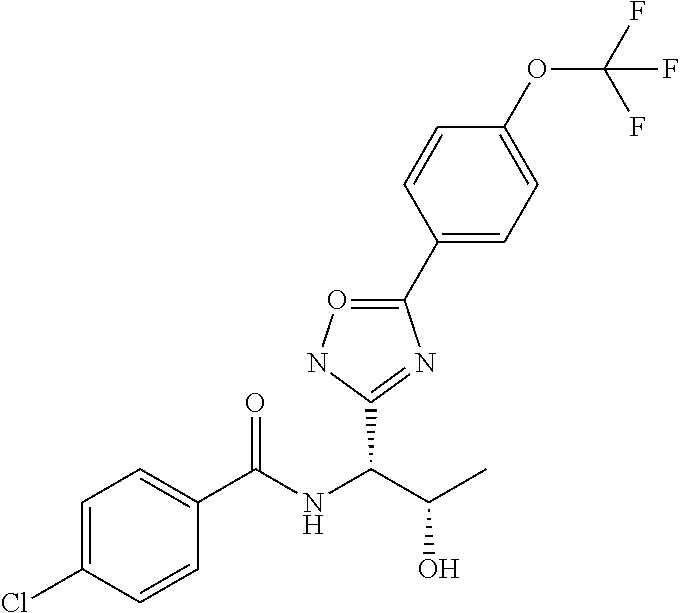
C1(C2=CC=C(OC(F)(F)F)C=C2)=ONC(C(NC(C2=CC=C(Cl)C=C2)=O)C(C)O)=N1
